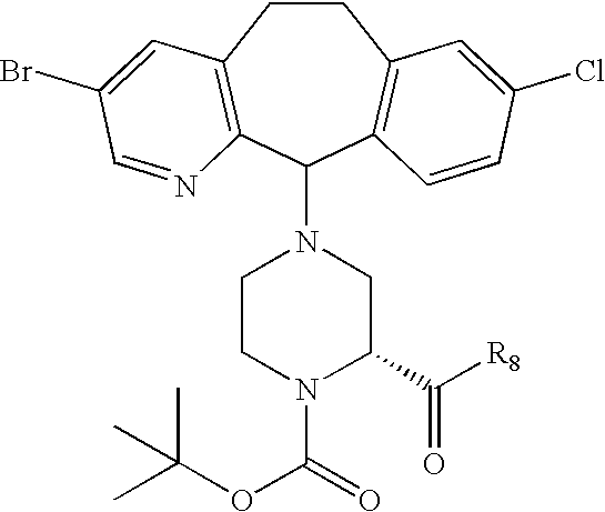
C1CC2=C(C(N3CCN(C(=O)OC(C)(C)C)C(C([R8])=O)C3)C3=C1C=C(Cl)C=C3)N=CC(Br)=C2
